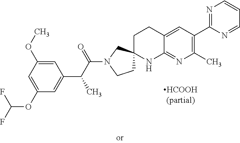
C1(OC(F)F)=CC(OC)=CC(C(C(N2CCC3(C2)CCC2=CC(C4=NC=CC=N4)=C(C)N=C2N3)=O)C)=C1
